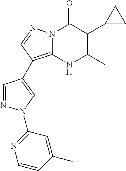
N12C(=C(C3=CN(C4=NC=CC(C)=C4)N=C3)C=N1)[NH]C(C)=C(C1CC1)C2=O
